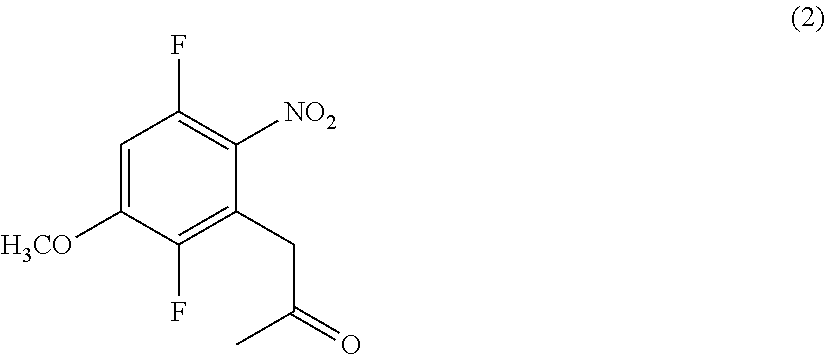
C1=C([H3CO])C(F)=C(CC(C)=O)C([NO2])=C1F
